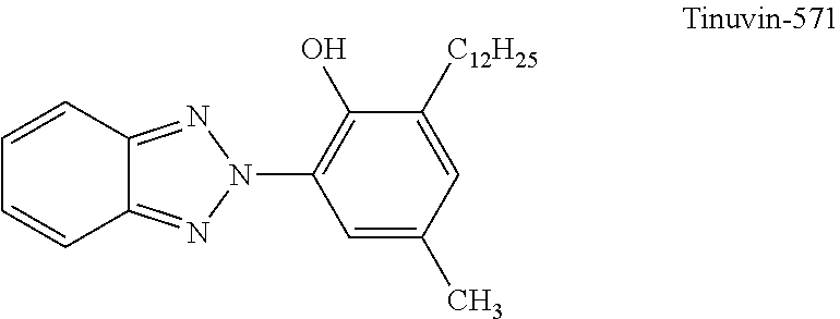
C1=CC2=NN(C3=C(O)C([C12H25])=CC(C)=C3)N=C2C=C1
